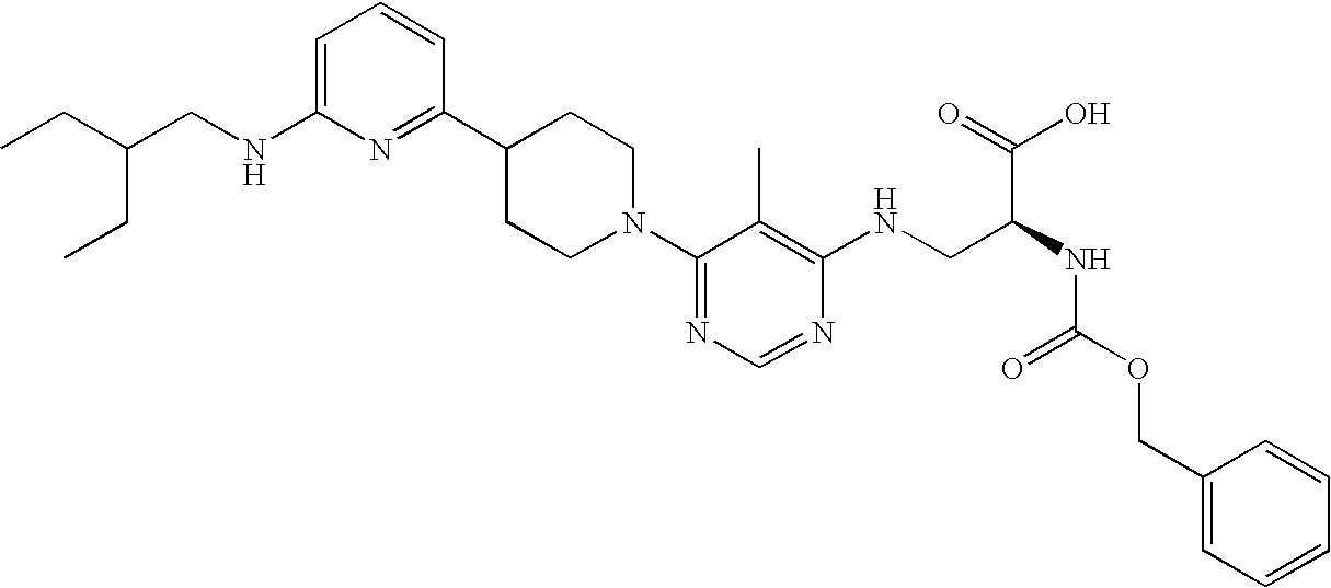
C1=C(NCC(CC)CC)N=C(C2CCN(C3=NC=NC(NCC(NC(OCC4=CC=CC=C4)=O)C(O)=O)=C3C)CC2)C=C1
